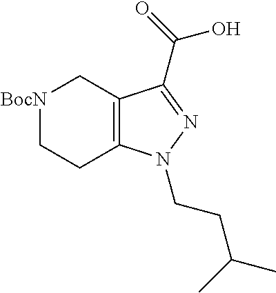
[BocN]1CC2=C(CC1)N(CCC(C)C)N=C2C(O)=O
